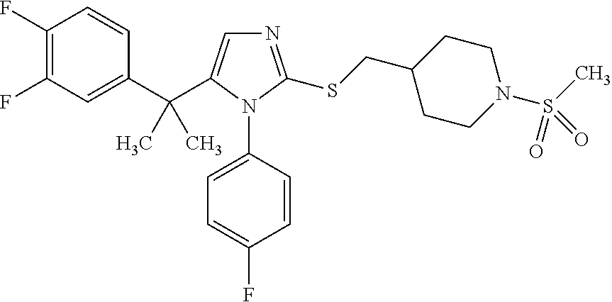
C1(C(C)(C)C2=CN=C(SCC3CCN(S(C)(=O)=O)CC3)N2C2=CC=C(F)C=C2)=CC(F)=C(F)C=C1
